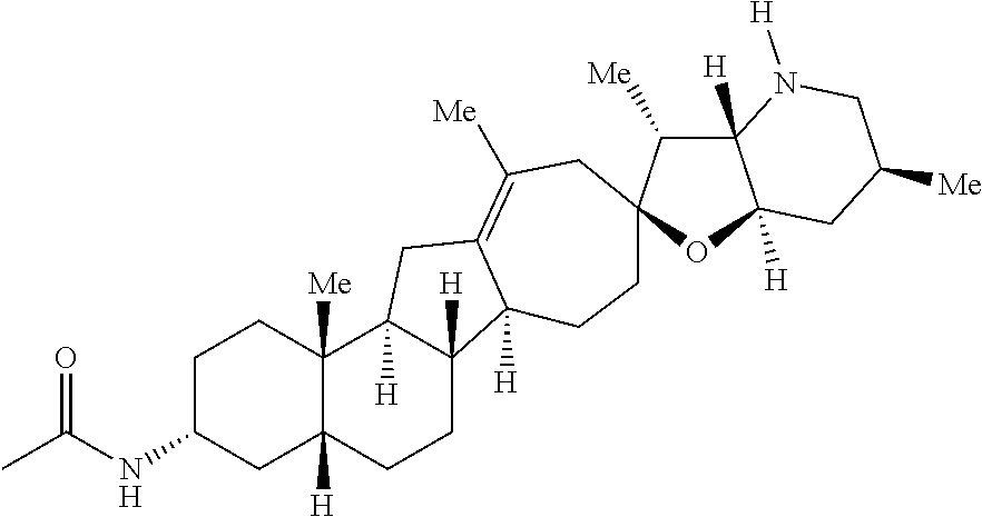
C1C(NC(C)=O)CC2([H])C([Me])(C1)C1([H])C([H])(CC2)C2([H])C(=C([Me])CC3(CC2)C([Me])C2([H])C([H])(O3)CC([Me])CN2[H])C1
